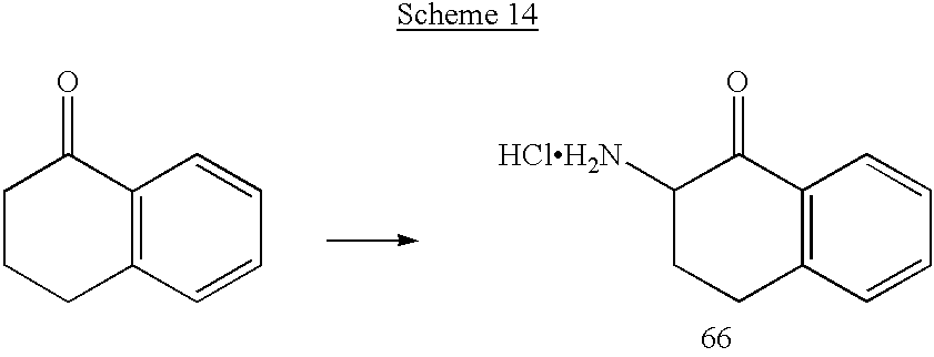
C12=C(C=CC=C1)CCCC2=O.C12=C(C=CC=C1)CCC([HClH2N])C2=O
